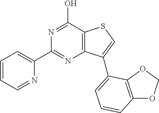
C1=CC=NC(C2=NC3=C(C(O)=N2)SC=C3C2=CC=CC3=C2OCO3)=C1
